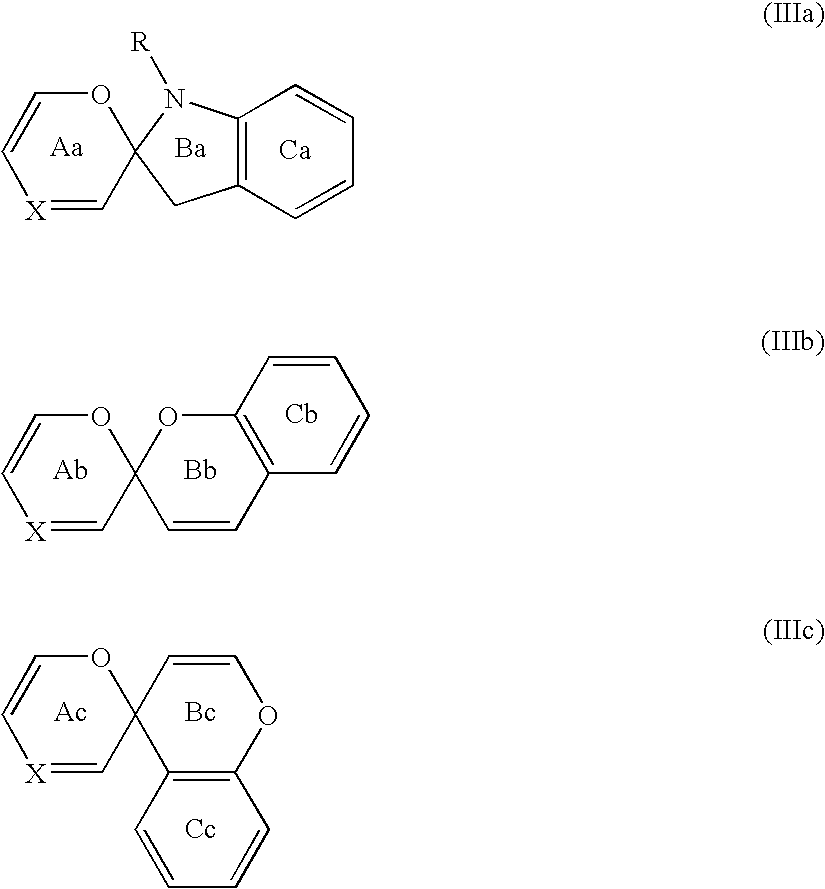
O1C=C[X]=CC12CC1=C(N2[R])C=CC=C1.[Ca].[Ba].[X]1=CC2(OC=C1)C=CC1=C(O2)C=CC=C1.[X]1=CC2(OC=C1)C=COC1=C2C=CC=C1.[Ac]
